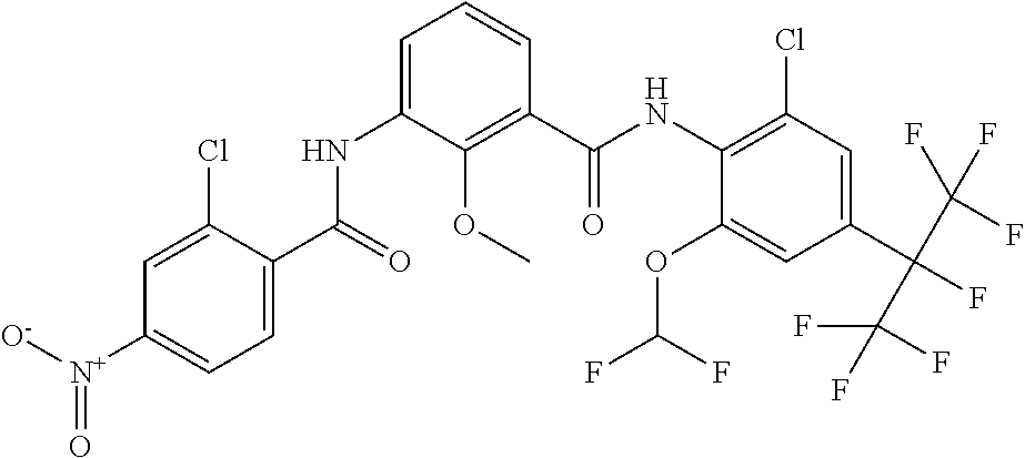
C1=C(Cl)C(C(=O)NC2=CC=CC(C(NC3=C(Cl)C=C(C(C(F)(F)F)(C(F)(F)F)F)C=C3OC(F)F)=O)=C2OC)=CC=C1[N+]([O-])=O
